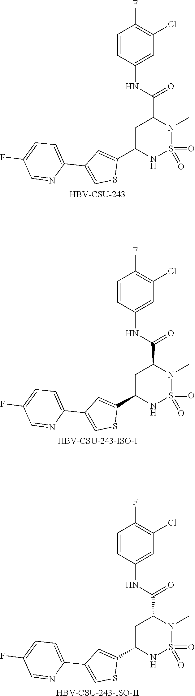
C1C(C2=CC(C3=CC=C(F)C=N3)=CS2)NS(=O)(=O)N(C)C1C(NC1=CC(Cl)=C(F)C=C1)=O.[HBV-CSU-243].C1C(C2=CC(C3=CC=C(F)C=N3)=CS2)NS(=O)(=O)N(C)C1C(NC1=CC(Cl)=C(F)C=C1)=O.[HBV-CSU-243-ISO-I].C1C(C2=CC(C3=CC=C(F)C=N3)=CS2)NS(=O)(=O)N(C)C1C(NC1=CC(Cl)=C(F)C=C1)=O.[HBV-CSU-243-ISO-II]
